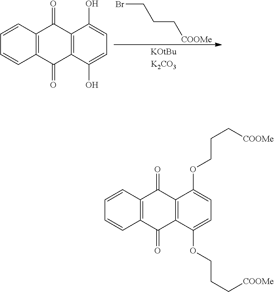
BrCCC[COOMe].C1=CC2=C(C=C1)C(=O)C1=C(C2=O)C(O)=CC=C1O.C1=CC2=C(C=C1)C(=O)C1=C(C2=O)C(OCCC[COOMe])=CC=C1OCCC[COOMe]
